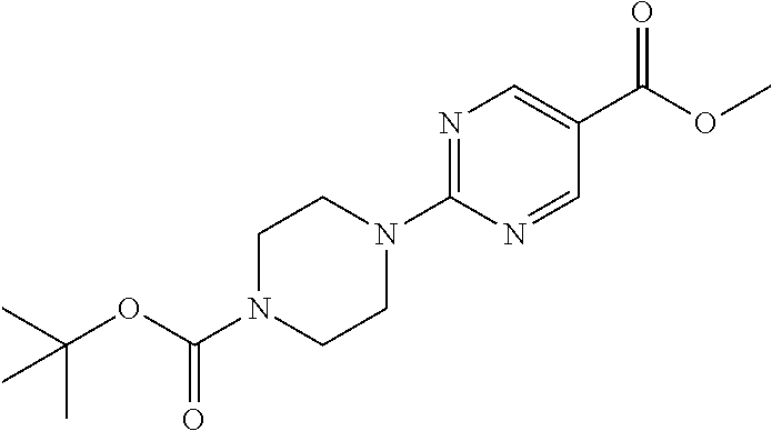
C1=NC(N2CCN(C(OC(C)(C)C)=O)CC2)=NC=C1C(=O)OC
